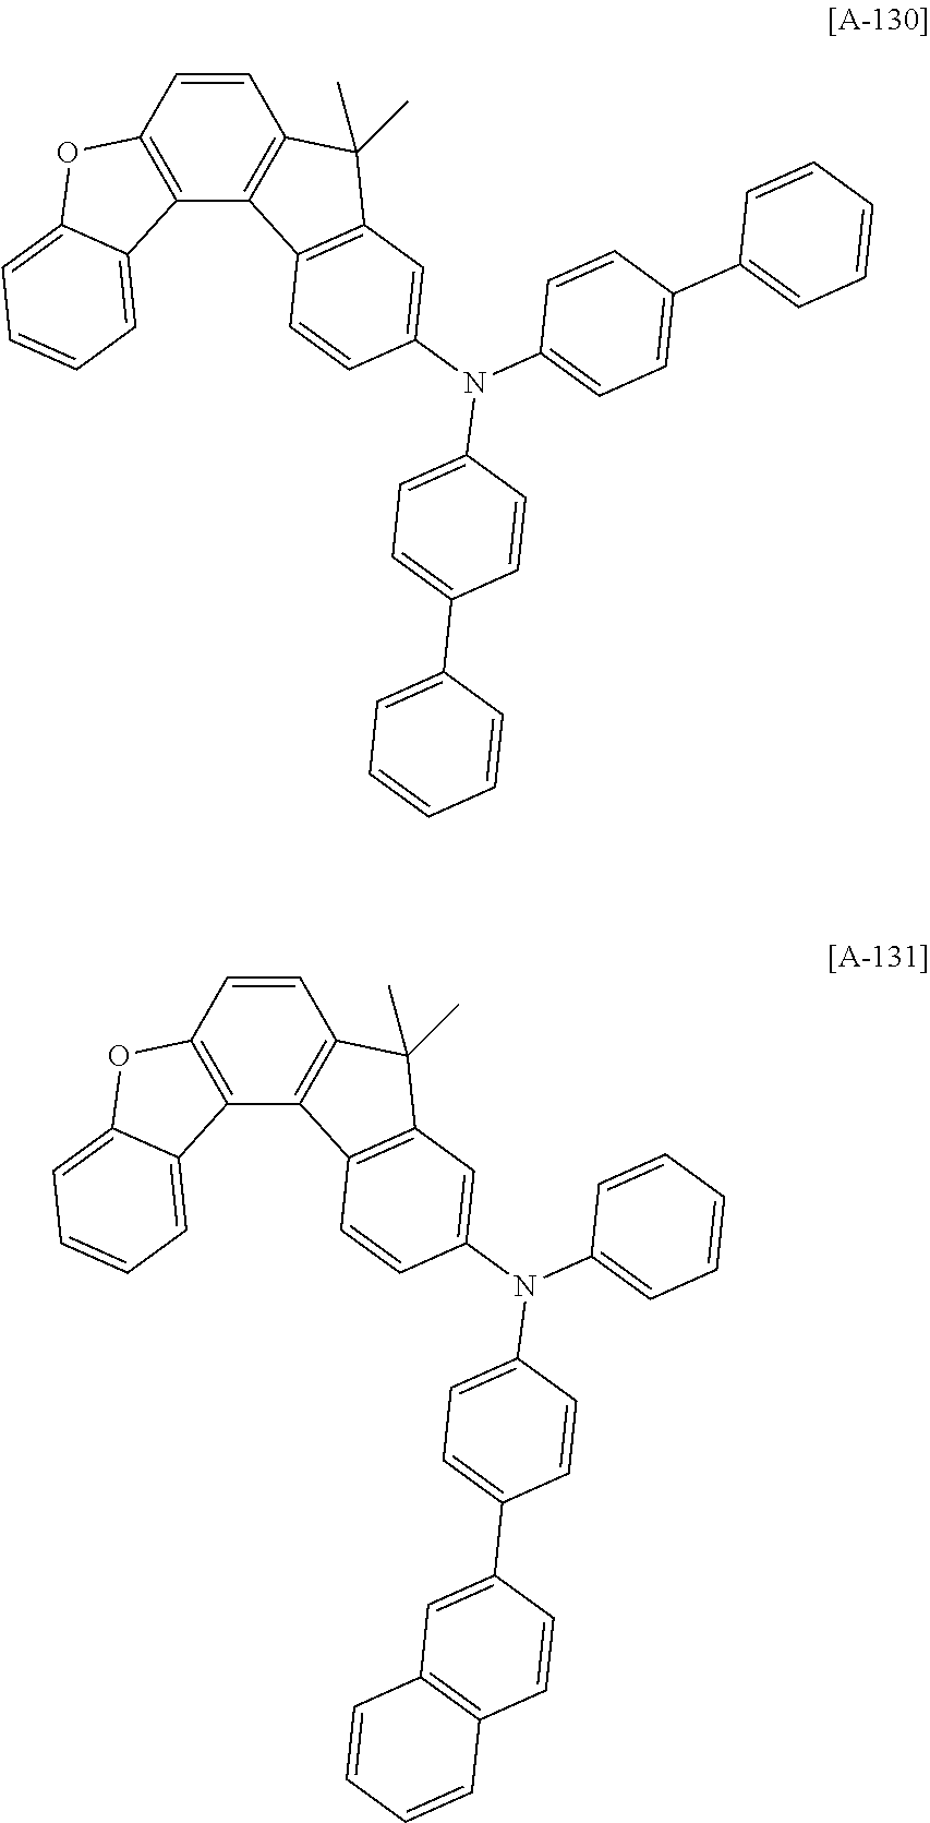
C12=C(C=CC3=C1C1=C(C3(C)C)C=C(N(C3=CC=C(C4=CC=CC=C4)C=C3)C3=CC=C(C4=CC=CC=C4)C=C3)C=C1)OC1=CC=CC=C21.C12=C(C=CC3=C1C1=C(C3(C)C)C=C(N(C3=CC=CC=C3)C3=CC=C(C4=CC5=C(C=C4)C=CC=C5)C=C3)C=C1)OC1=CC=CC=C21
